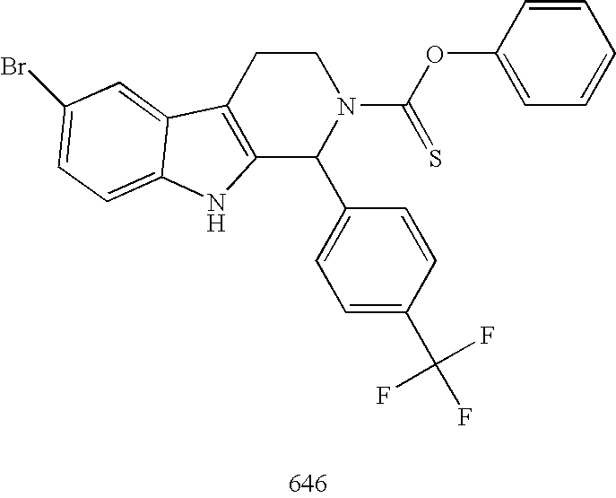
C12=C(CCN(C(OC3=CC=CC=C3)=S)C1C1=CC=C(C(F)(F)F)C=C1)C1=CC(Br)=CC=C1N2
